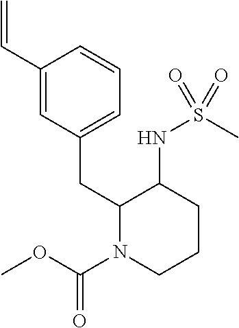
C(C1=CC(CC2N(C(OC)=O)CCCC2NS(C)(=O)=O)=CC=C1)=C
